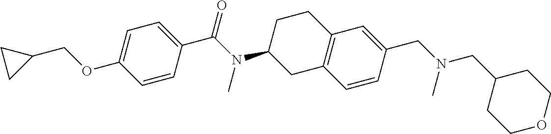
C1=C(OCC2CC2)C=CC(C(N(C2CC3=C(CC2)C=C(CN(CC2CCOCC2)C)C=C3)C)=O)=C1
